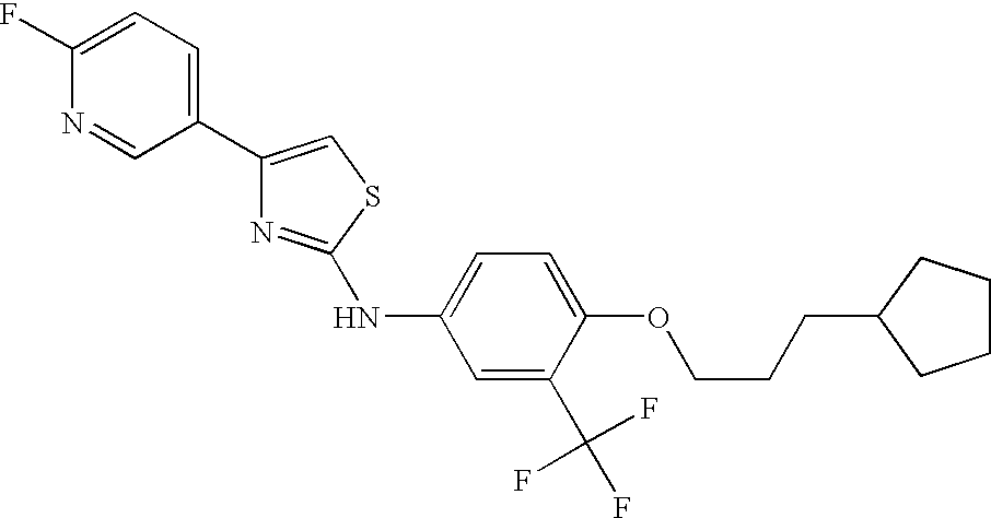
C1(C2=CSC(NC3=CC=C(OCCCC4CCCC4)C(C(F)(F)F)=C3)=N2)=CC=C(F)N=C1
